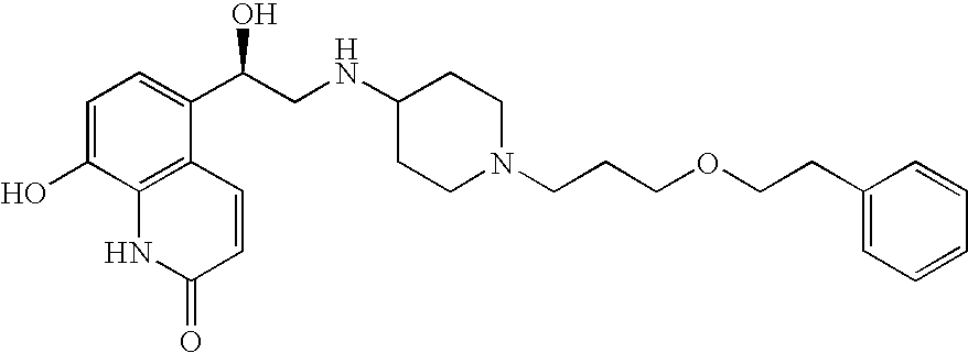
C1=C(O)C2=C(C(C(CNC3CCN(CCCOCCC4=CC=CC=C4)CC3)O)=C1)C=CC(=O)N2
